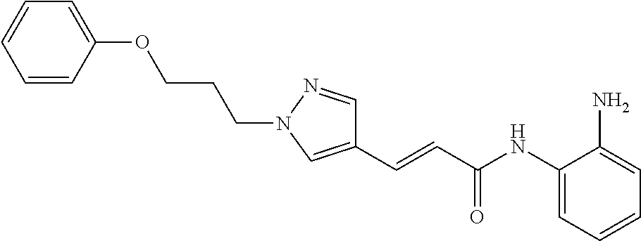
C(=CC(NC1=CC=CC=C1N)=O)C1=CN(CCCOC2=CC=CC=C2)N=C1
